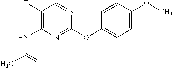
C1(F)=C(NC(C)=O)N=C(OC2=CC=C(OC)C=C2)N=C1
